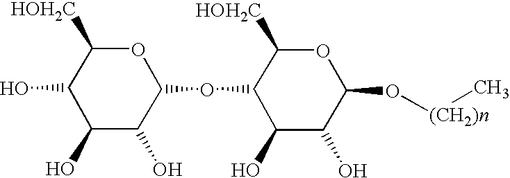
C1([HOH2C])C(O)C(O)C(O)C(OC2C([HOH2C])OC(O[(CH2)n]C)C(O)C2O)O1
